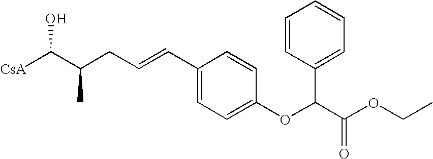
[CsA]C(C(CC=CC1=CC=C(OC(C(OCC)=O)C2=CC=CC=C2)C=C1)C)O
